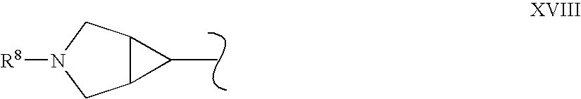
C12C(CN([R8])C1)C2C
